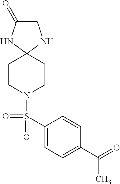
C1(=O)CNC2(N1)CCN(S(C1=CC=C(C(=O)C)C=C1)(=O)=O)CC2
